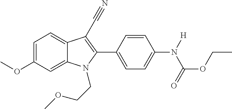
C1=C(OC)C=C2C(=C1)C(C#N)=C(C1=CC=C(N(C(OCC)=O)[H])C=C1)N2CCOC
